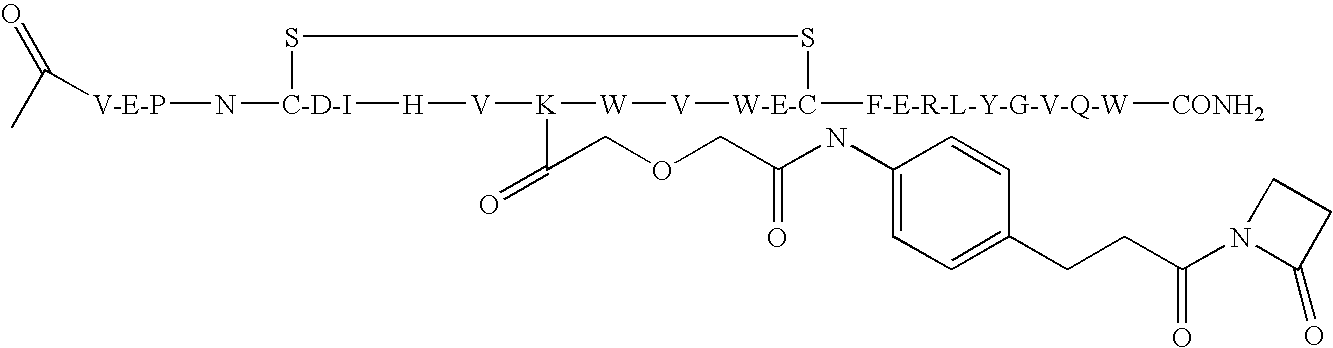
[V-E-P](N[C-D-I]1SS[W-E-C]([F-E-R-L-Y-G-V-Q-W][CONH2])[V][W][K](C(COCC(NC2=CC=C(CCC(N3C(=O)CC3)=O)C=C2)=O)=O)[V][H]1)C(C)=O
